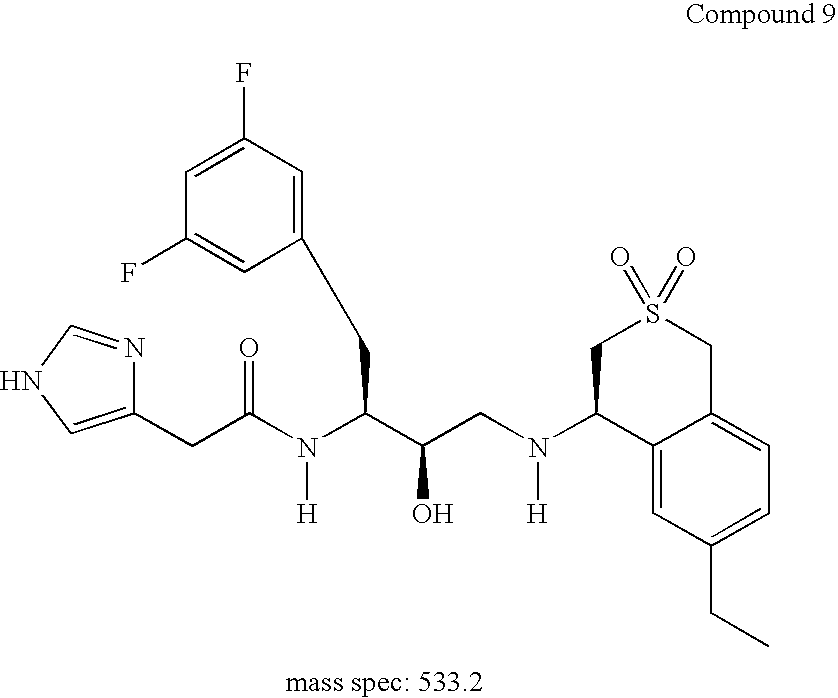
C1(CC(N(C(C(CN(C2C3=CC(CC)=CC=C3CS(=O)(=O)C2)[H])O)CC2=CC(F)=CC(F)=C2)[H])=O)=CNC=N1
